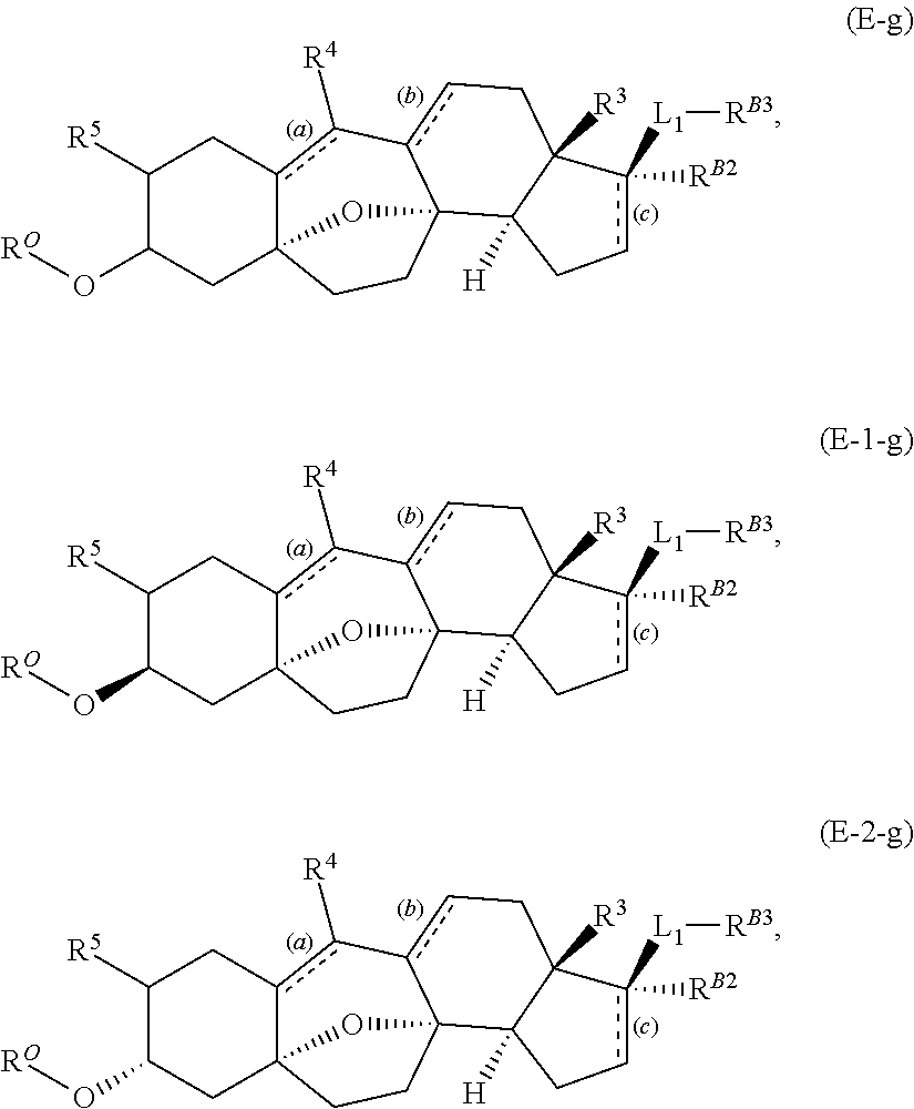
C1([R5])C(O[RO])CC23c(c([R4])-c4cCC5([R3])C([H])(C4(CC2)O3)Ccc5([RB2])[L1][RB3])C1.C1([R5])C(O[RO])CC23c(c([R4])-c4cCC5([R3])C([H])(C4(CC2)O3)Ccc5([RB2])[L1][RB3])C1.C1([R5])C(O[RO])CC23c(c([R4])-c4cCC5([R3])C([H])(C4(CC2)O3)Ccc5([RB2])[L1][RB3])C1
